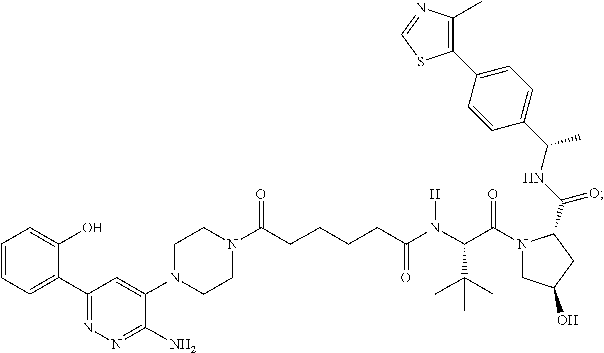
N1(C(=O)CCCCC(N(C(C(N2CC(O)CC2C(NC(C2=CC=C(C3=C(C)N=CS3)C=C2)C)=O)=O)C(C)(C)C)[H])=O)CCN(C2=CC(C3=CC=CC=C3O)=NN=C2N)CC1
